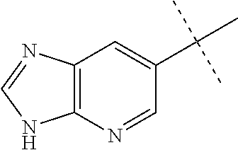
C12=C(N=CN1)C=C(C(C)(C)C)C=N2
